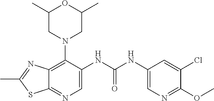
C12=C(N3CC(C)OC(C)C3)C(NC(NC3=CN=C(OC)C(Cl)=C3)=O)=CN=C1SC(C)=N2
